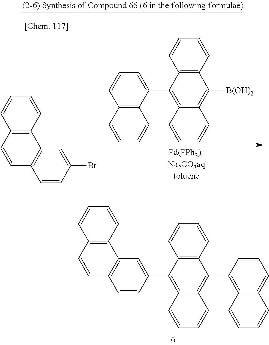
C12=C(C=CC=C1)C(C1=C3C(=CC=C1)C=CC=C3)=C1C(=C2C2=CC3=C(C=C2)C=CC2=C3C=CC=C2)C=CC=C1.C12=C(C=CC3=C1C=C(Br)C=C3)C=CC=C2.C1(C2=C3C(=C([B(OH)2])C4=C2C=CC=C4)C=CC=C3)=CC=CC2=C1C=CC=C2
